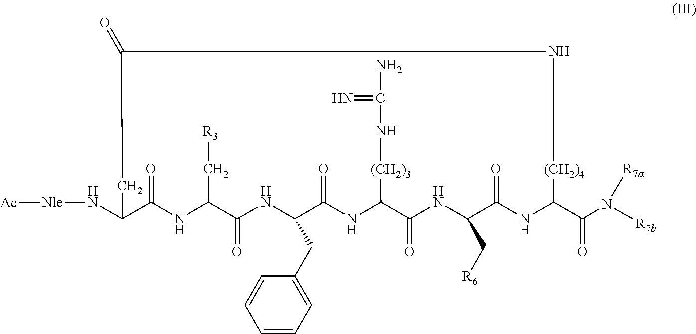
C1(N[Nle][Ac])C(=O)NC(C[R3])C(=O)NC(CC2=CC=CC=C2)C(=O)NC([(CH2)3]NC(N)=N)C(=O)NC(C[R6])C(=O)NC(C(N([R7b])[R7a])=O)[(CH2)4]NC(=O)C1
